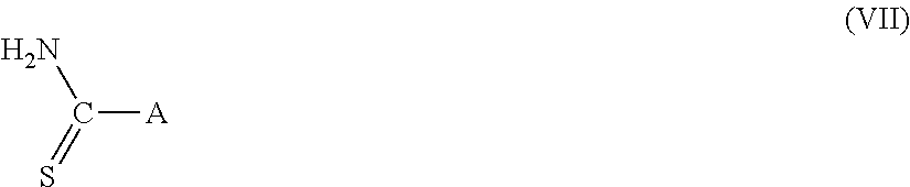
C([A])(N)=S
